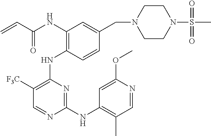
N(C1=C(NC2=C([F3C])C=NC(NC3=C(C)C=NC(OC)=C3)=N2)C=CC(CN2CCN(S(C)(=O)=O)CC2)=C1)C(C=C)=O
